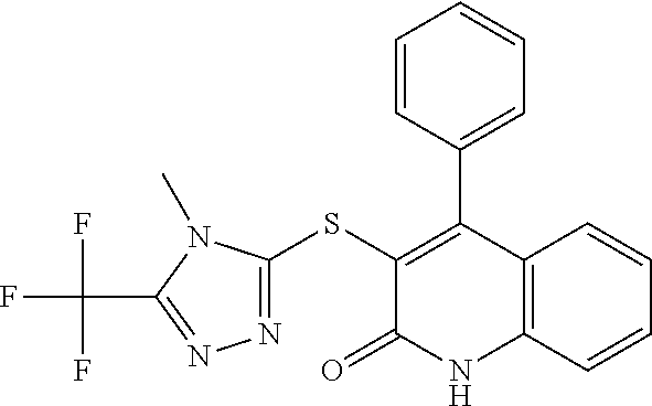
C1(SC2=NN=C(C(F)(F)F)N2C)=C(C2=CC=CC=C2)C2=C(NC1=O)C=CC=C2
